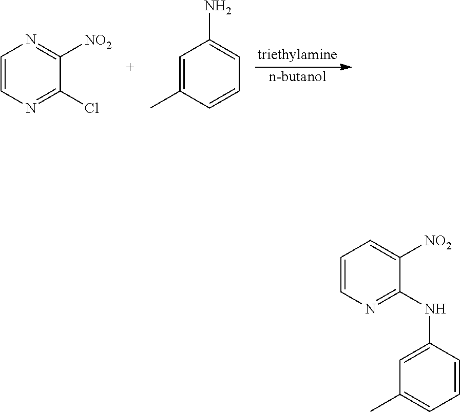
[n-butanol].C1=CN=C(Cl)C([NO2])=N1.C1=C(C)C=CC=C1N.C1=CC=C([NO2])C(NC2=CC(C)=CC=C2)=N1
